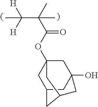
O(C(=O)C(C)(C([H])([H])C)C)C12CC3CC(O)(C1)CC(C3)C2
